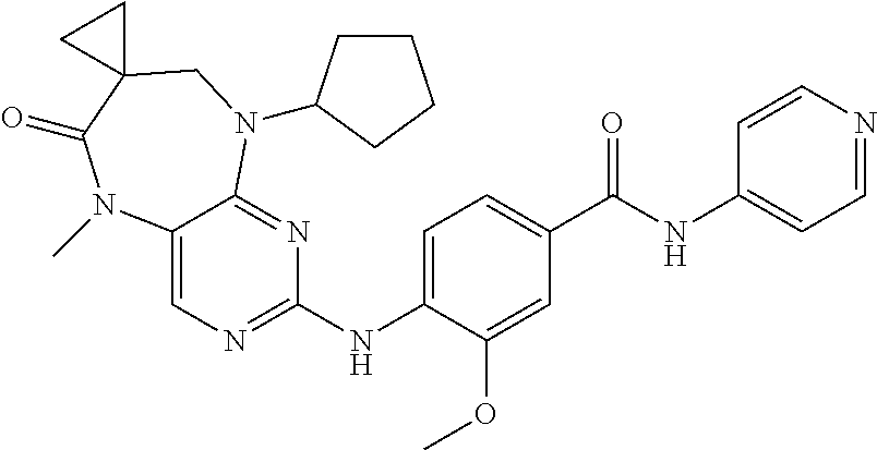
C12=CN=C(NC3=CC=C(C(NC4=CC=NC=C4)=O)C=C3OC)N=C1N(C1CCCC1)CC1(C(=O)N2C)CC1
